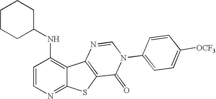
C1(NC2CCCCC2)=C2C(=NC=C1)SC1=C2N=CN(C2=CC=C([OCF3])C=C2)C1=O
